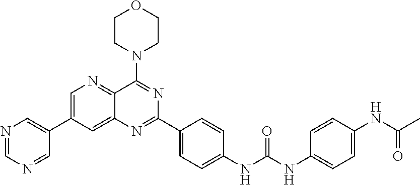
N1=CN=CC(C2=CN=C3C(=C2)N=C(C2=CC=C(NC(NC4=CC=C(NC(C)=O)C=C4)=O)C=C2)N=C3N2CCOCC2)=C1
